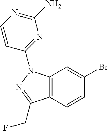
C12=C(C=CC(Br)=C1)C(CF)=NN2C1=NC(N)=NC=C1
